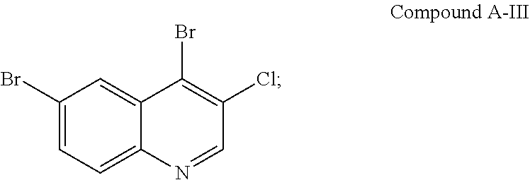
C1(Br)=CC=C2C(=C1)C(Br)=C(Cl)C=N2
